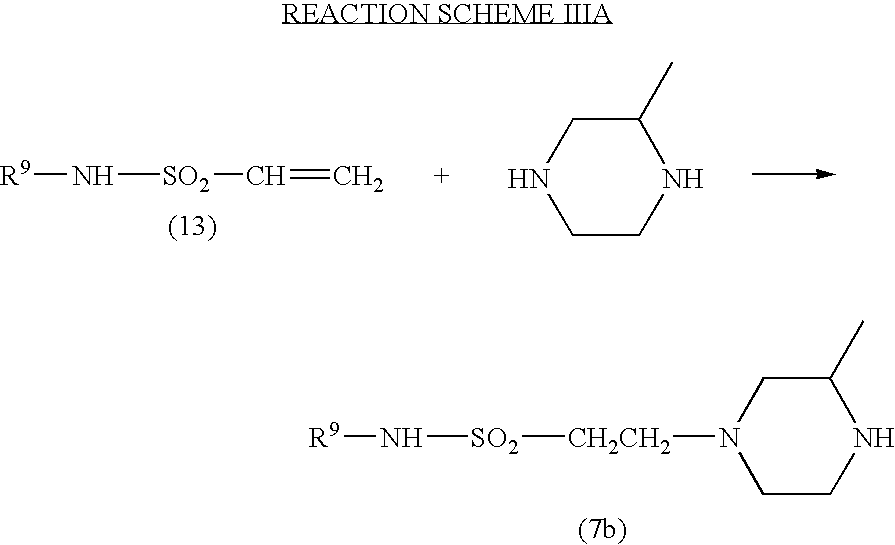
C1CNC(C)CN1[CH2CH2][SO2]N[R9].[R9]N[SO2]C=C.C1CNC(C)CN1
